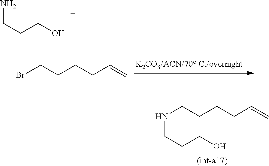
C(CCO)N.BrCCCCC=C.N(CCCCC=C)CCCO
